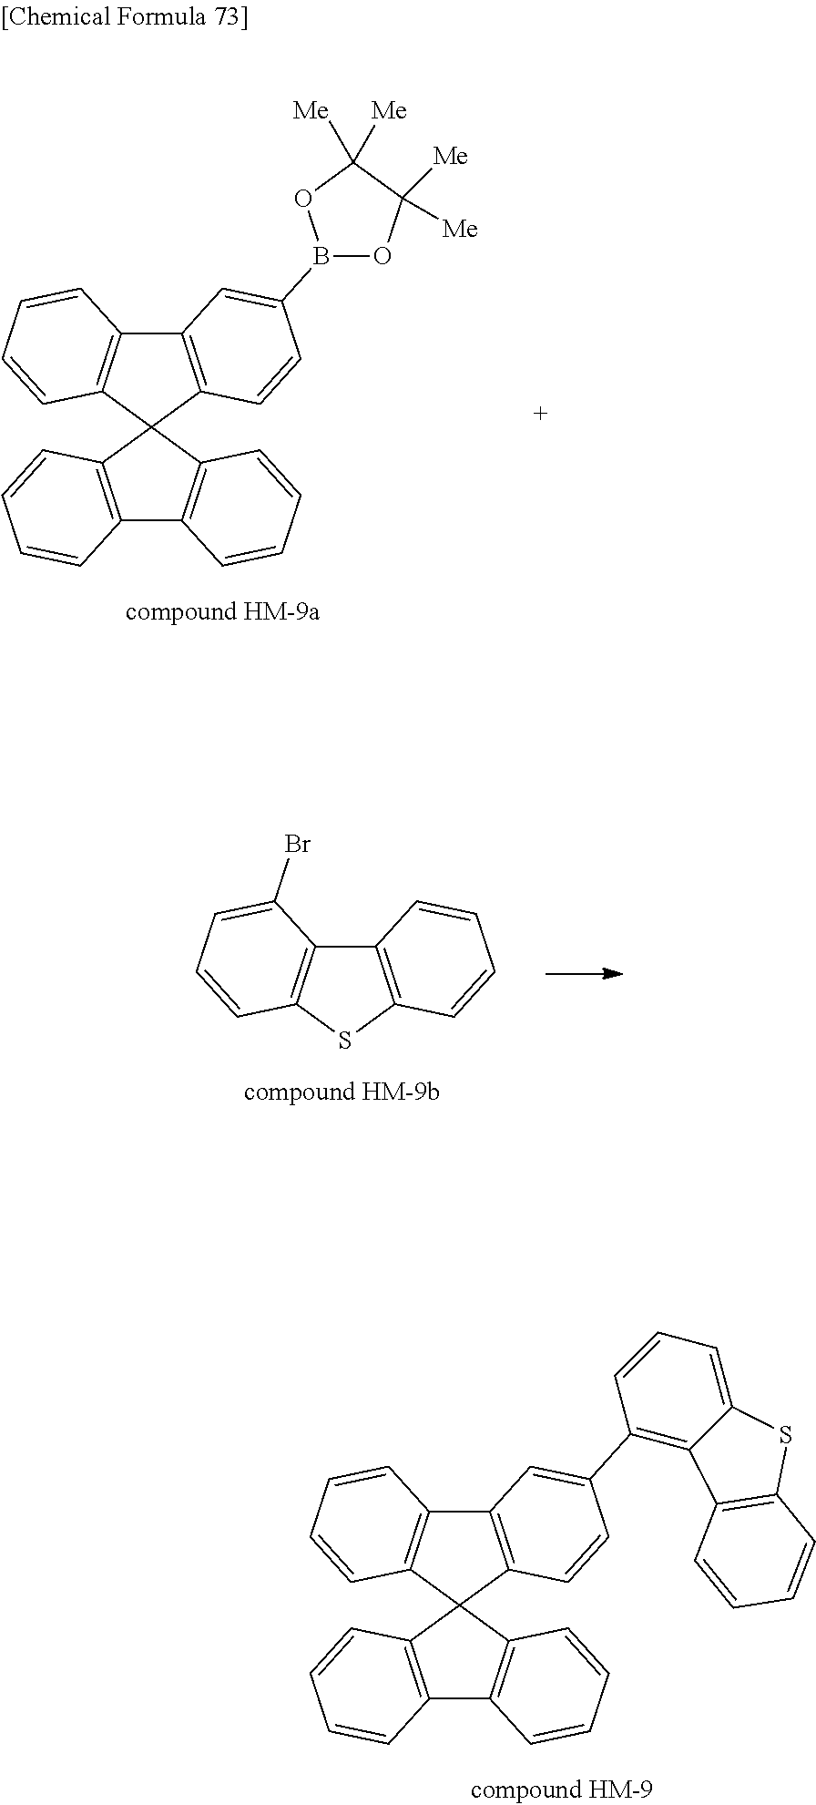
C12=C(C=CC(B3OC([Me])([Me])C([Me])([Me])O3)=C1)C1(C3=C2C=CC=C3)C2=C(C3=C1C=CC=C3)C=CC=C2.C12=C(SC3=C1C(Br)=CC=C3)C=CC=C2.C12=C(C=CC(C3=C4C(=CC=C3)SC3=C4C=CC=C3)=C1)C1(C3=C2C=CC=C3)C2=C(C3=C1C=CC=C3)C=CC=C2
